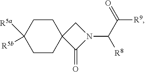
C1([R5a])([R5b])CCC2(CC1)C(=O)N(C([R8])C([R9])=O)C2
